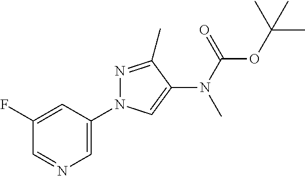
C1=NC=C(N2N=C(C)C(N(C(OC(C)(C)C)=O)C)=C2)C=C1F
